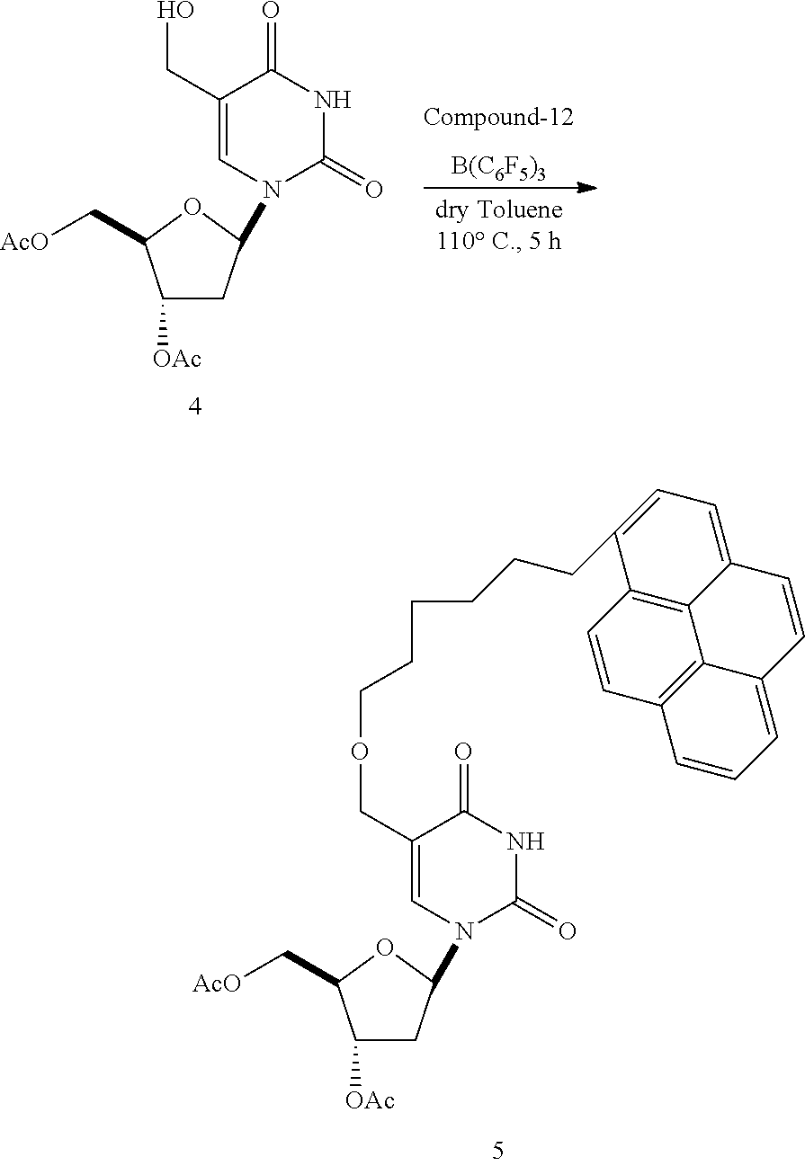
C1([OAc])CC(N2C=C(COCCCCCCC3=CC=C4C5=C3C=CC3=C5C(=CC=C3)C=C4)C(=O)NC2=O)OC1C[AcO].C1([OAc])CC(N2C=C(CO)C(=O)NC2=O)OC1C[AcO].[B(C6F5)3].[Compound-12]
